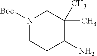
N1([Boc])CCC(N)C(C)(C)C1
